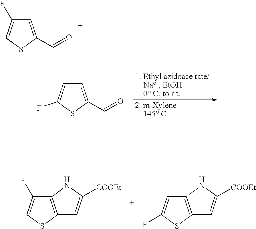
C1=C(C=O)SC=C1F.C1=C(C=O)SC(F)=C1.C12=C(SC=C1F)C=C([COOEt])N2.C12=C(SC(F)=C1)C=C([COOEt])N2
